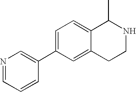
N1=CC=CC(C2=CC=C3C(=C2)CCNC3C)=C1
